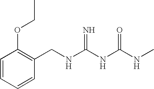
C1=CC=CC(CNC(NC(NC)=O)=N)=C1OCC
